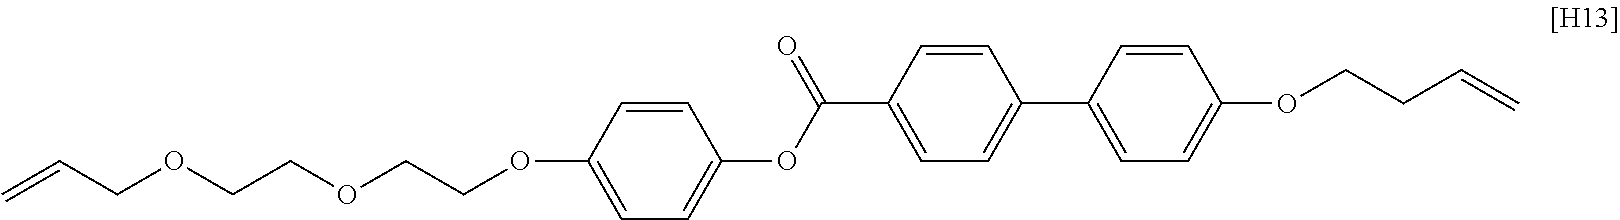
O(C1=CC=C(OC(=O)C2=CC=C(C3=CC=C(OCCC=C)C=C3)C=C2)C=C1)CCOCCOCC=C
